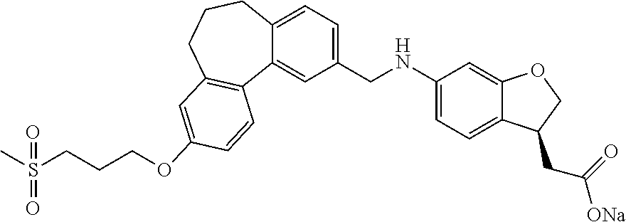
C1(CNC2=CC=C3C(=C2)OCC3CC(=O)[ONa])=CC=C2C(=C1)C1=C(CCC2)C=C(OCCCS(C)(=O)=O)C=C1
